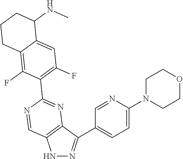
N1N=C(C2=CC=C(N3CCOCC3)N=C2)C2=C1C=NC(C1=C(F)C=C3C(=C1F)CCCC3NC)=N2
